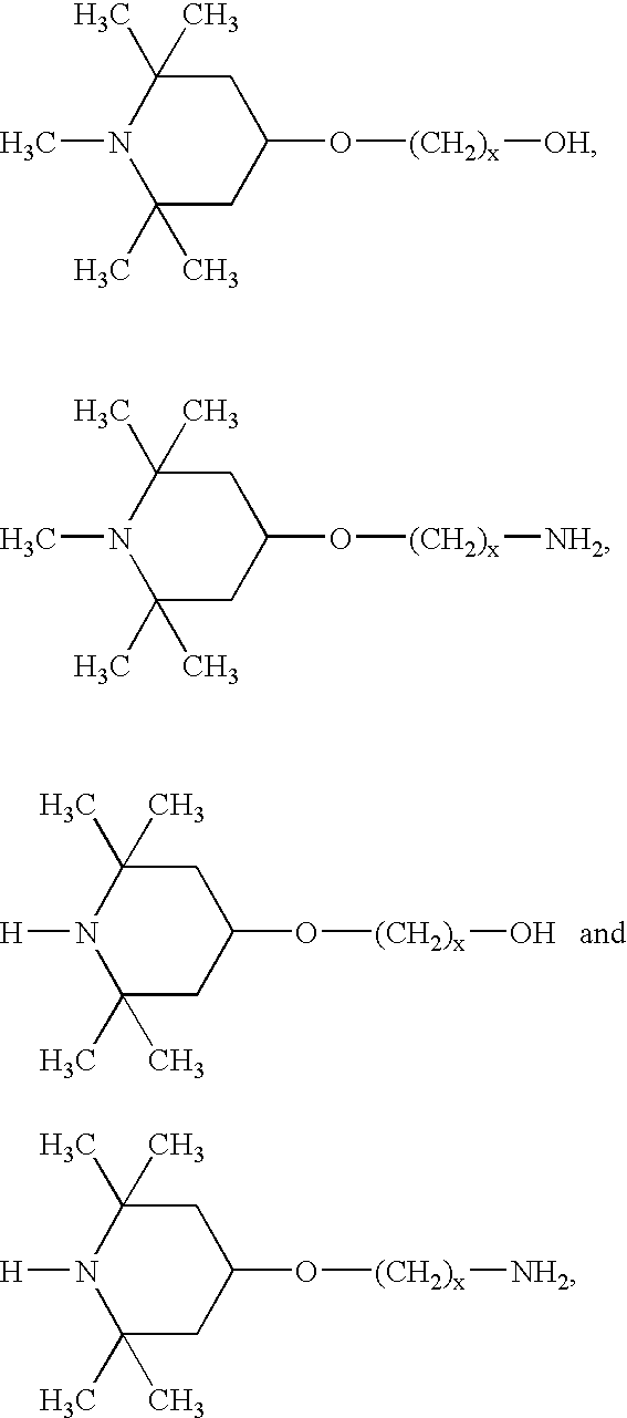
N1([H])C(C)(C)CC(O[(CH2)x]O)CC1(C)C.N1(C)C(C)(C)CC(O[(CH2)x][OH])CC1(C)C.N1(C)C(C)(C)CC(O[(CH2)x][NH2])CC1(C)C.N1([H])C(C)(C)CC(O[(CH2)x][NH2])CC1(C)C
